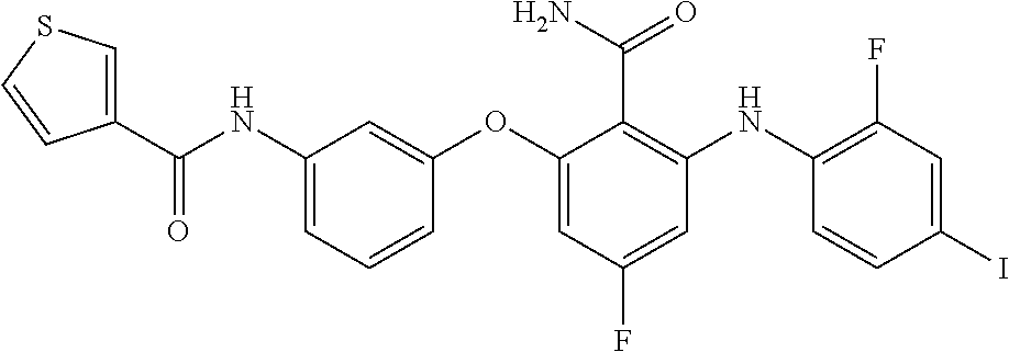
C1(C(NC2=CC=CC(OC3=CC(F)=CC(NC4=C(F)C=C(I)C=C4)=C3C(N)=O)=C2)=O)=CSC=C1
